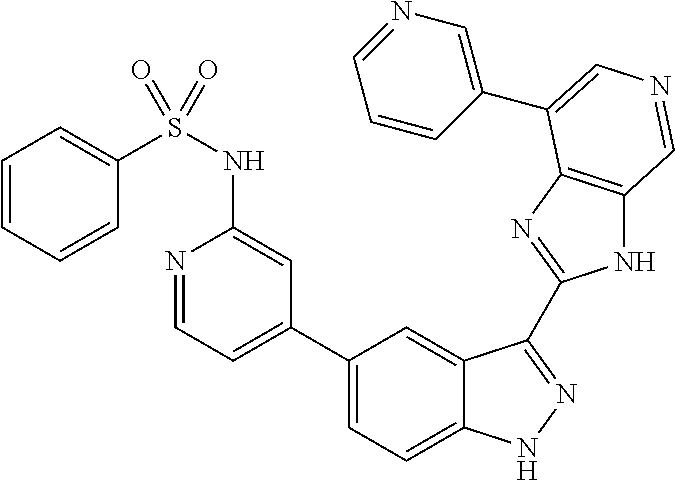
C1(C2=CC=NC(NS(C3=CC=CC=C3)(=O)=O)=C2)=CC=C2C(=C1)C(C1=NC3=C(N1)C=NC=C3C1=CN=CC=C1)=NN2
